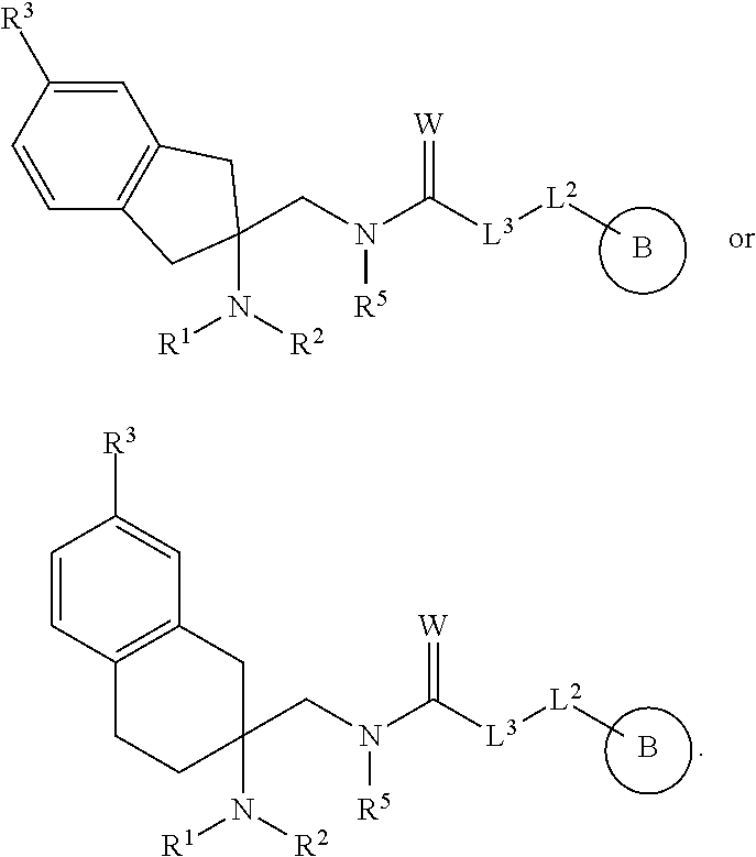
C1=CC2=C(C=C1[R3])CC(N([R2])[R1])(CN([R5])C([L3][L2]C)=[W])C2.B.C1(N([R2])[R1])(CN([R5])C([L3][L2]C)=[W])CC2=C(CC1)C=CC([R3])=C2.B
